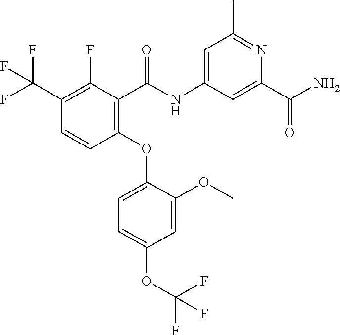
C1(OC2=CC=C(OC(F)(F)F)C=C2OC)=C(C(NC2=CC(C)=NC(C(N)=O)=C2)=O)C(F)=C(C(F)(F)F)C=C1
